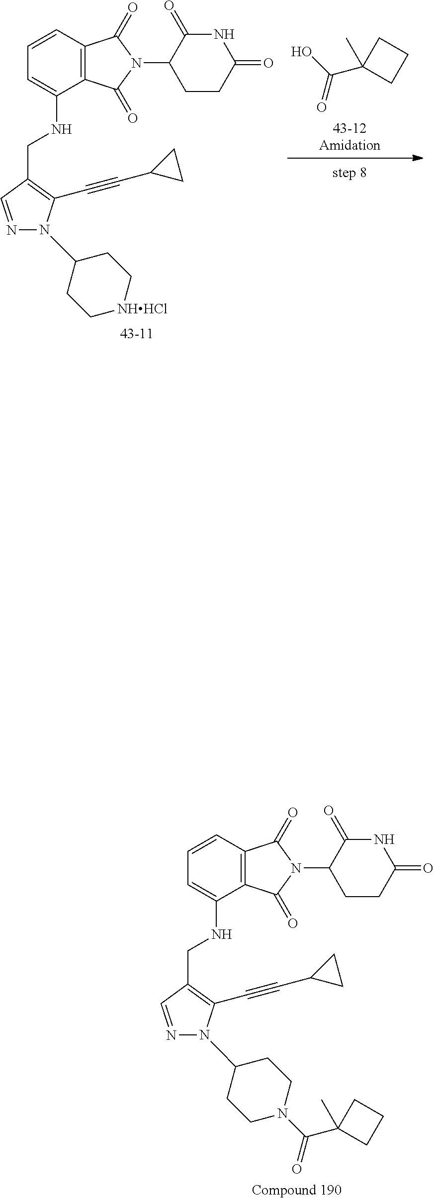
OC(=O)C1(C)CCC1.C1=CC2=C(C(=O)N(C3CCC(=O)NC3=O)C2=O)C(NCC2=C(C#CC3CC3)N(C3CC[NHHCl]CC3)N=C2)=C1.C1=CC2=C(C(=O)N(C3CCC(=O)NC3=O)C2=O)C(NCC2=C(C#CC3CC3)N(C3CCN(C(=O)C4(C)CCC4)CC3)N=C2)=C1
